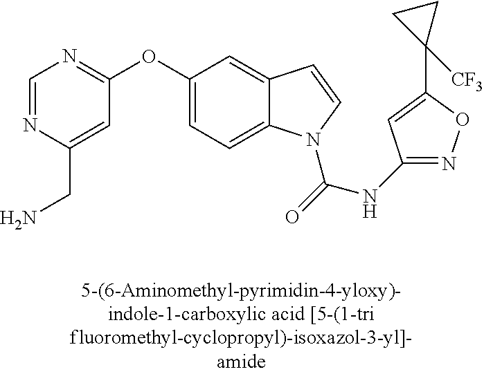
C1=NC(CN)=CC(OC2=CC=C3C(=C2)C=CN3C(=O)NC2=NOC(C3([CF3])CC3)=C2)=N1
